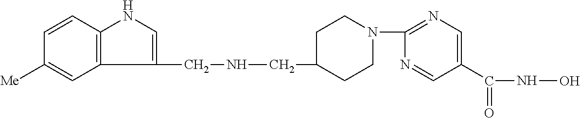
C1(CNCC2CCN(C3=NC=C(C(NO)=O)C=N3)CC2)=CNC2=C1C=C([Me])C=C2
